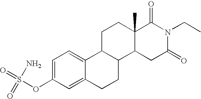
C1(OS(=O)(=O)N)=CC=C2C(=C1)CCC1C2CCC2(C)C1CC(=O)N(CC)C2=O
